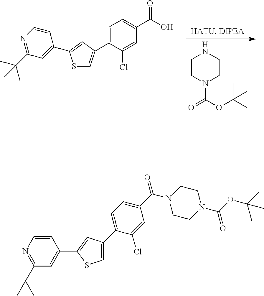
C1CN(C(OC(C)(C)C)=O)CCN1.C1=C(C2=CSC(C3=CC(C(C)(C)C)=NC=C3)=C2)C(Cl)=CC(C(O)=O)=C1.C1=C(C2=CSC(C3=CC(C(C)(C)C)=NC=C3)=C2)C(Cl)=CC(C(N2CCN(C(OC(C)(C)C)=O)CC2)=O)=C1
